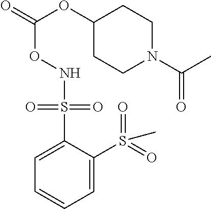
C1=C(S(=O)(=O)NOC(OC2CCN(C(C)=O)CC2)=O)C(S(=O)(=O)C)=CC=C1
